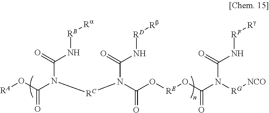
[RA]OC(=O)N(C(N[RB][Ra])=O)[RC]N(C(O[RE]OC(N([RG][NCO])C(=O)N[RF][Rg])=O)=O)C(=O)N[RD][Rb]
